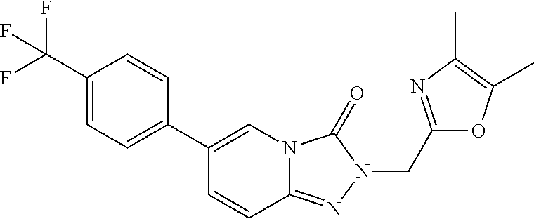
C1(C(F)(F)F)=CC=C(C2=CN3C(=NN(CC4=NC(C)=C(C)O4)C3=O)C=C2)C=C1
